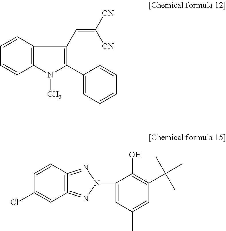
C12=C(C=CC=C1)C(C=C([CN])[CN])=C(C1=CC=CC=C1)N2C.C12=C(=NN(C3=CC(C)=CC(C(C)(C)C)=C3O)N=1)C=CC(Cl)=C2
